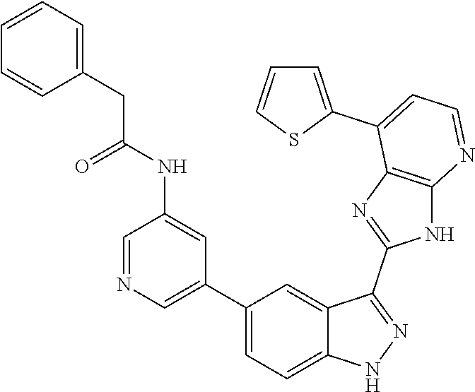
C1=NC=C(C2=CC=C3C(=C2)C(C2=NC4=C(N2)N=CC=C4C2=CC=CS2)=NN3)C=C1NC(CC1=CC=CC=C1)=O
